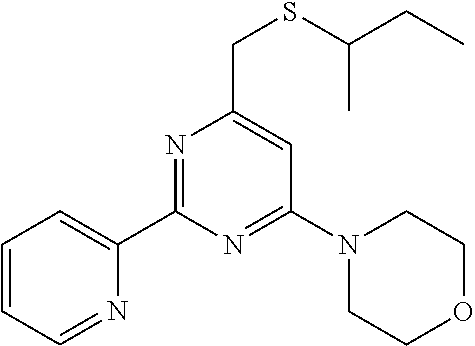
C1(C2=CC=CC=N2)=NC(CSC(C)CC)=CC(N2CCOCC2)=N1
